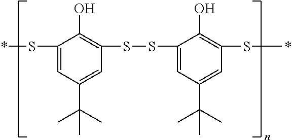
C1(S*)=CC(C(C)(C)C)=CC(SSC2=CC(C(C)(C)C)=CC(S*)=C2O)=C1O
